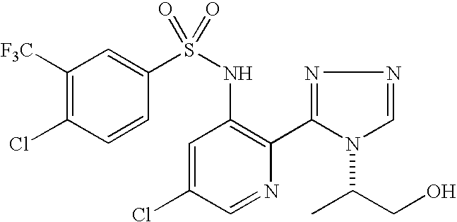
C1([F3C])=C(Cl)C=CC(S(NC2=C(C3=NN=CN3C(CO)C)N=CC(Cl)=C2)(=O)=O)=C1
